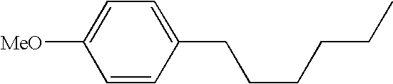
C1=CC(CCCCCC)=CC=C1[MeO]
